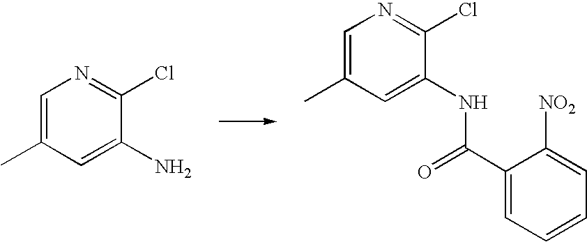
C1=C(C)C=C(N)C(Cl)=N1.C1=C(C)C=C(NC(C2=CC=CC=C2[NO2])=O)C(Cl)=N1
